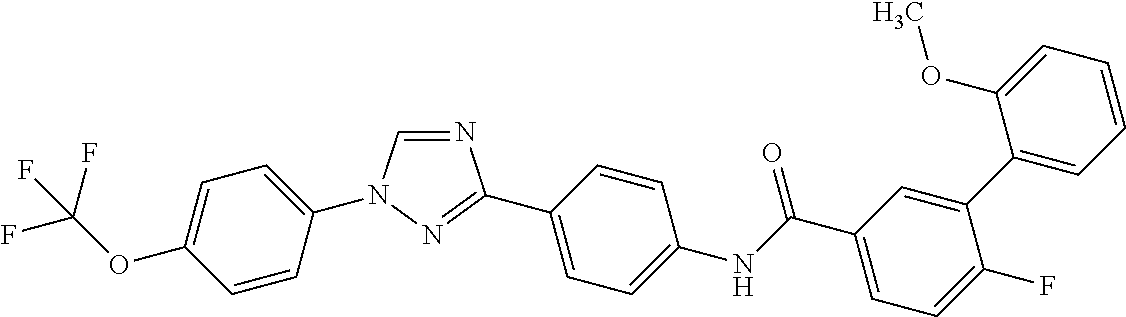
N1=CN(C2=CC=C(OC(F)(F)F)C=C2)N=C1C1=CC=C(NC(C2=CC=C(F)C(C3=CC=CC=C3OC)=C2)=O)C=C1
